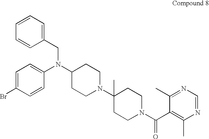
C1=C(Br)C=CC(N(CC2=CC=CC=C2)C2CCN(C3(C)CCN(C(C4=C(C)N=CN=C4C)=O)CC3)CC2)=C1
